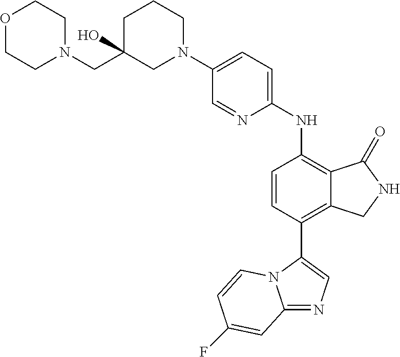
C12=NC=C(C3=C4C(=C(NC5=CC=C(N6CCCC(CN7CCOCC7)(O)C6)C=N5)C=C3)C(=O)NC4)N1C=CC(F)=C2
